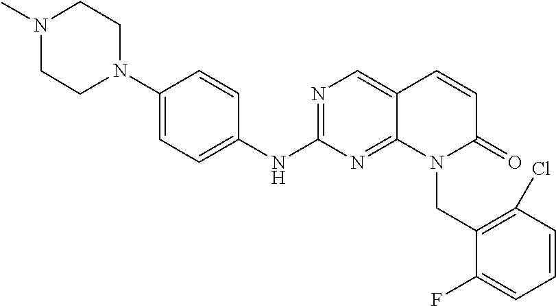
N1=C(NC2=CC=C(N3CCN(C)CC3)C=C2)N=C2C(=C1)C=CC(=O)N2CC1=C(Cl)C=CC=C1F
